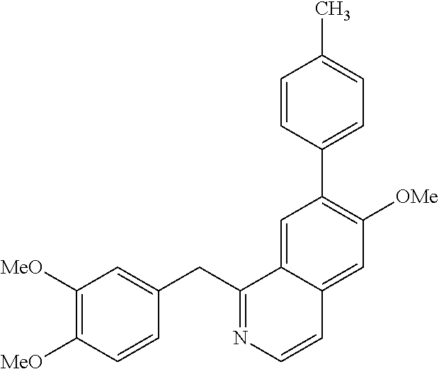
C1([MeO])=C([MeO])C=CC(CC2=NC=CC3=CC([OMe])=C(C4=CC=C(C)C=C4)C=C23)=C1
